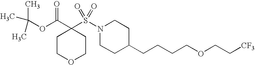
C(OC(C1(S(N2CCC(CCCCOCC[CF3])CC2)(=O)=O)CCOCC1)=O)(C)(C)C
